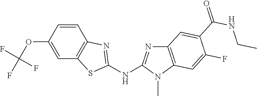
O(C1=CC2=C(C=C1)N=C(NC1=NC3=C(N1C)C=C(F)C(C(NCC)=O)=C3)S2)C(F)(F)F
